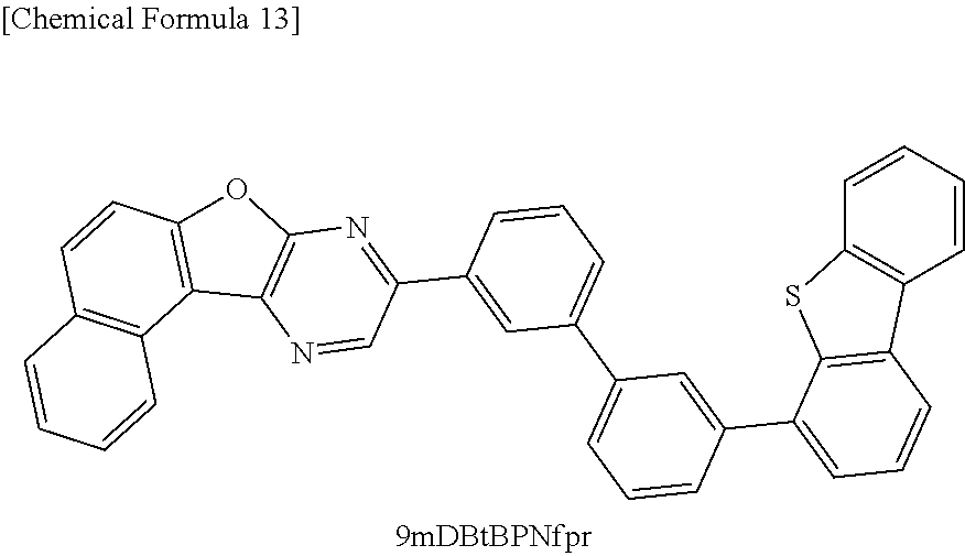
C1(C2=NC3=C(N=C2)C2=C(O3)C=CC3=C2C=CC=C3)=CC(C2=CC=CC(C3=CC=CC4=C3SC3=C4C=CC=C3)=C2)=CC=C1
